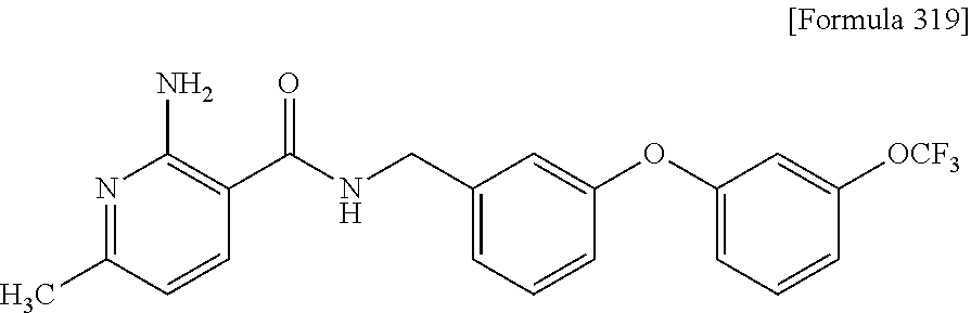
N1=C(C)C=CC(C(NCC2=CC=CC(OC3=CC=CC([OCF3])=C3)=C2)=O)=C1N
